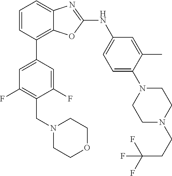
C1=CC(C2=CC(F)=C(CN3CCOCC3)C(F)=C2)=C2C(=C1)N=C(NC1=CC=C(N3CCN(CCC(F)(F)F)CC3)C(C)=C1)O2
